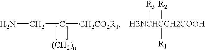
C(C[CH2CO2R1])N.[H2NCHCCH2COOH]([R3])([R2])[R1]
